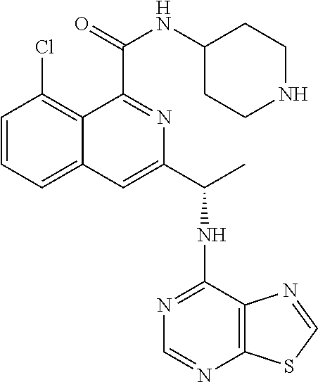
C1=CC=C2C(=C1Cl)C(C(=O)NC1CCNCC1)=NC(C(C)NC1=NC=NC3=C1N=CS3)=C2
